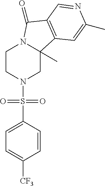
C1CN(S(C2=CC=C([CF3])C=C2)(=O)=O)CC2(C)N1C(=O)C1=C2C=C(C)N=C1
